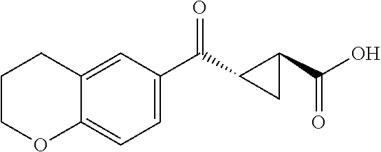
C1=C(C(C2CC2C(O)=O)=O)C=C2C(=C1)OCCC2
